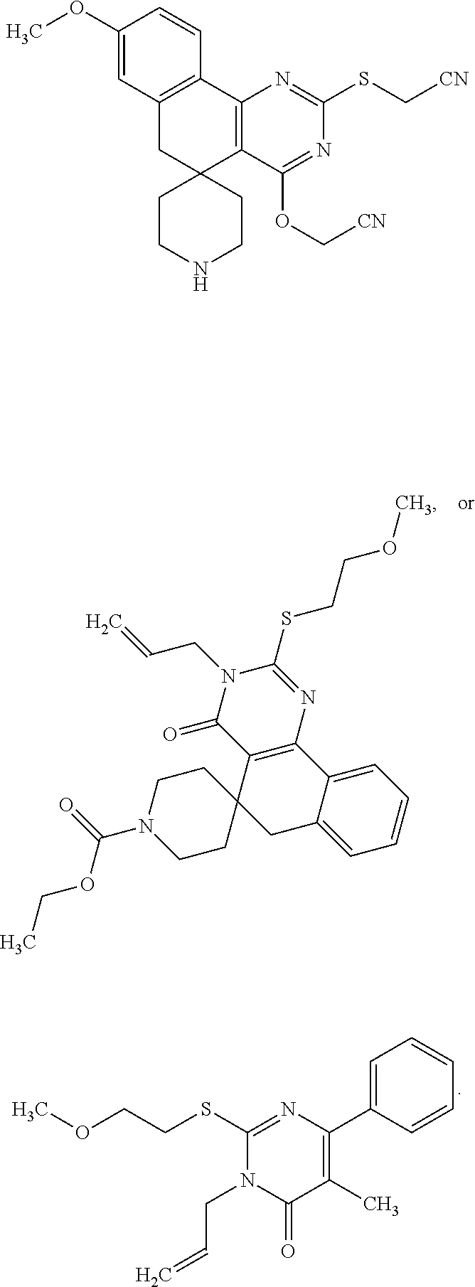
C1=C(C2=C(C)C(=O)N(CC=C)C(SCCOC)=N2)C=CC=C1.C1=CC=C2C(=C1)CC1(C3=C2N=C(SCCOC)N(CC=C)C3=O)CCN(C(=O)OCC)CC1.C1(OC)=CC2=C(C=C1)C1=C(C3(C2)CCNCC3)C(OC[CN])=NC(SC[CN])=N1
